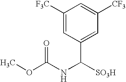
C1([F3C])=CC(C([SO3H])NC(OC)=O)=CC([CF3])=C1
